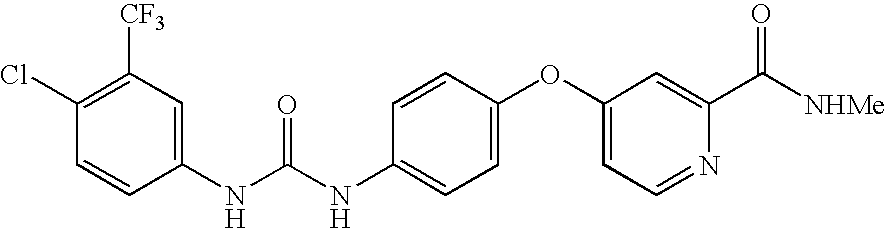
C1(NC(NC2=CC=C(OC3=CC=NC(C([NHMe])=O)=C3)C=C2)=O)=CC([CF3])=C(Cl)C=C1
